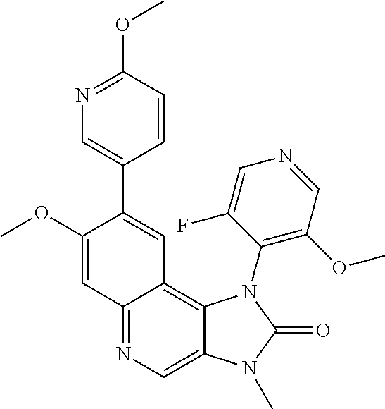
C12=NC=C3C(=C1C=C(C1=CN=C(OC)C=C1)C(OC)=C2)N(C1=C(OC)C=NC=C1F)C(=O)N3C
